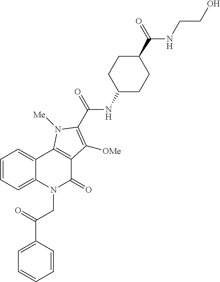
C1=CC(C(=O)CN2C(=O)C3=C(C4=CC=CC=C24)N([Me])C(C(=O)NC2CCC(C(=O)NCCO)CC2)=C3[OMe])=CC=C1
